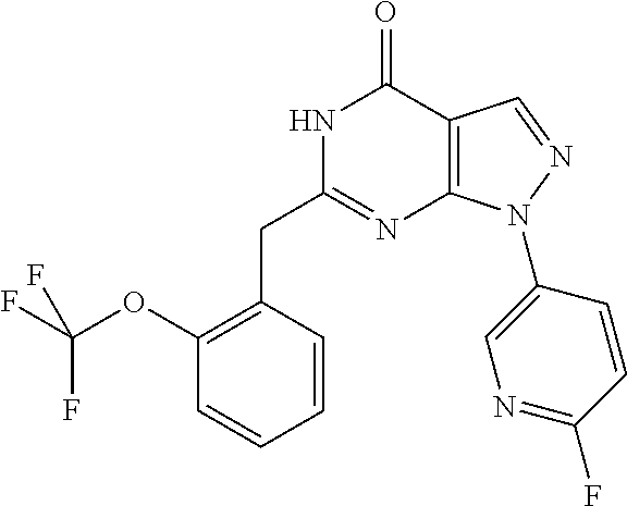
C1(OC(F)(F)F)=C(CC2=NC3=C(C(=O)N2)C=NN3C2=CN=C(F)C=C2)C=CC=C1
